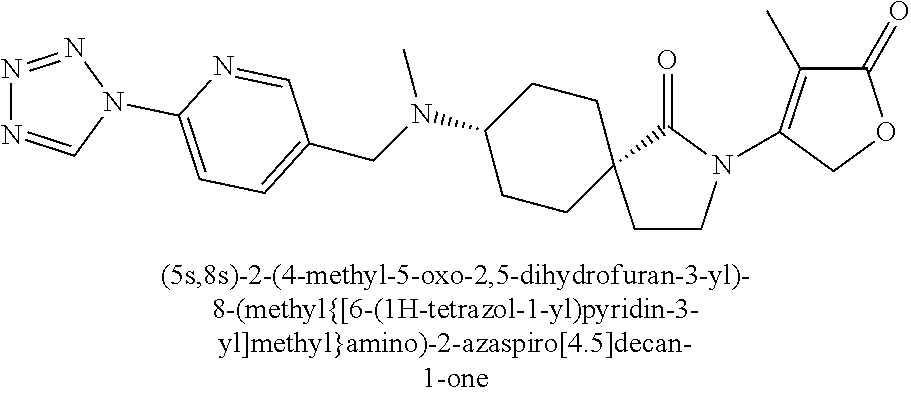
C(N(C1CCC2(CC1)CCN(C1=C(C)C(=O)OC1)C2=O)C)C1=CC=C(N2C=NN=N2)N=C1
